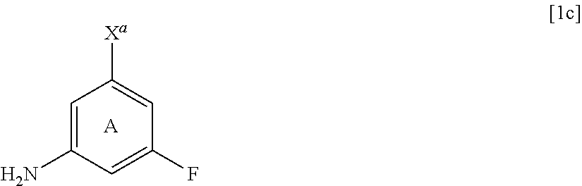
C1=C(N)C=C(F)C=C1[Xa].[A]
